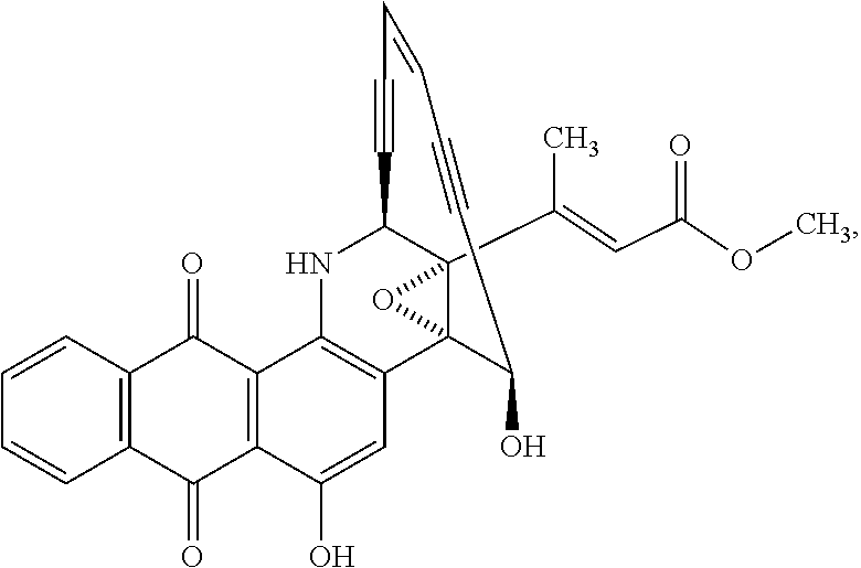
C12=C(C=CC=C1)C(=O)C1=C(C2=O)C(O)=CC2=C1NC1C3(C(=CC(OC)=O)C)C2(C(O)C#CC=CC#C1)O3
